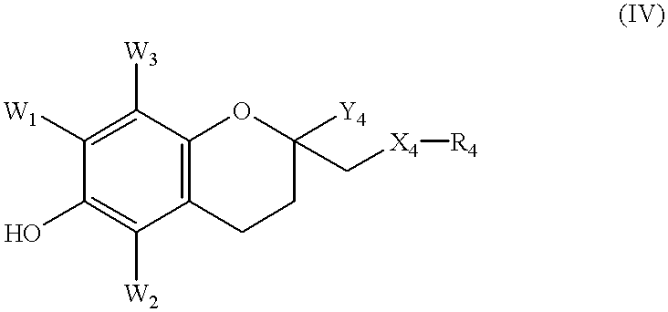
C1([W1])=C([W3])C2=C(C([W2])=C1O)CCC(C[X4][R4])([Y4])O2
